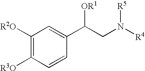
C1([R2O])=C([R3O])C=CC(C(CN([R4])[R5])[OR1])=C1
